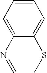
C1=CC=C(N=C)C(SC)=C1
